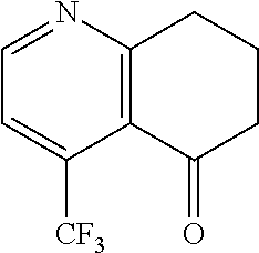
C1=NC2=C(C([CF3])=C1)C(=O)CCC2
